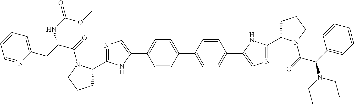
C1=CC(C2=CC=C(C3=CN=C(C4CCCN4C(=O)C(C4=CC=CC=C4)N(CC)CC)N3)C=C2)=CC=C1C1=CN=C(C2CCCN2C(=O)C(CC2=CC=CC=N2)NC(=O)OC)N1
